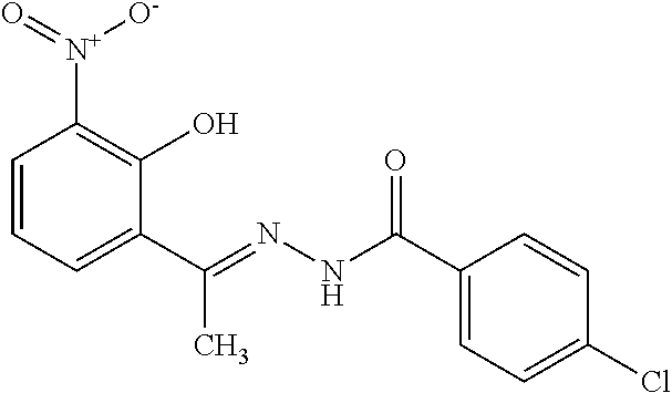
C1=CC=C(C(=NNC(C2=CC=C(Cl)C=C2)=O)C)C(O)=C1[N+]([O-])=O
